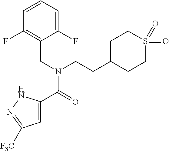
C1=C(C(=O)N(CCC2CCS(=O)(=O)CC2)CC2=C(F)C=CC=C2F)NN=C1[F3C]
